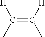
C(=C([H])C)(C)[H]
